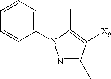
N1=C(C)C([X9])=C(C)N1C1=CC=CC=C1
